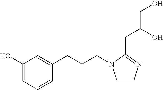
C1(O)=CC=CC(CCCN2C=CN=C2CC(CO)O)=C1
